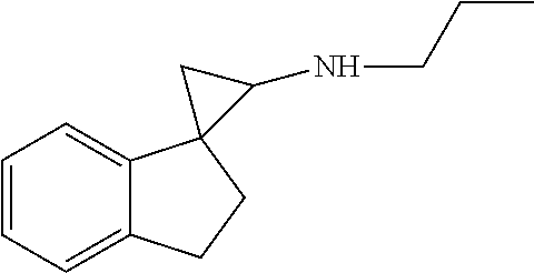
C1=CC=C2C(=C1)C1(CC2)C(NCCC)C1
